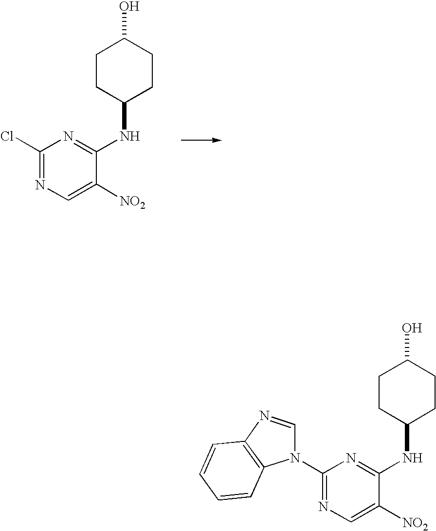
C1(Cl)=NC=C([NO2])C(NC2CCC(O)CC2)=N1.C1(N2C=NC3=C2C=CC=C3)=NC=C([NO2])C(NC2CCC(O)CC2)=N1
